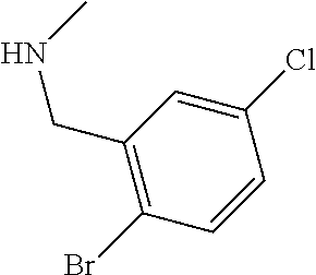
C1(Cl)=CC(CNC)=C(Br)C=C1
